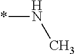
*NC
